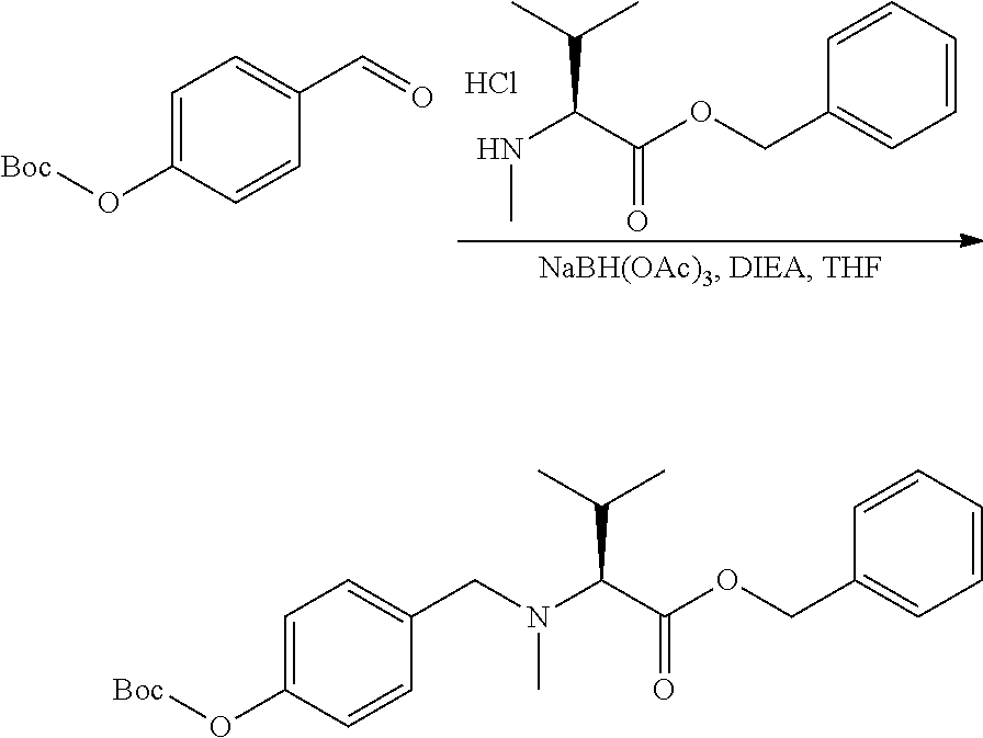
C1=C(O[Boc])C=CC(C=O)=C1.N(C)C(C(OCC1=CC=CC=C1)=O)C(C)C.Cl.N(C)(C(C(OCC1=CC=CC=C1)=O)C(C)C)CC1=CC=C(O[Boc])C=C1
